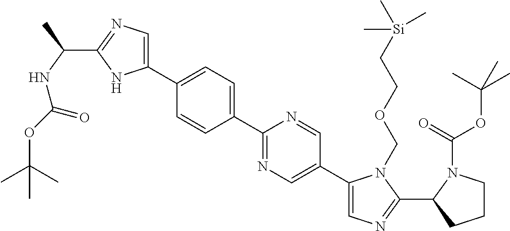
C1(C2=CC=C(C3=CN=C(C(C)NC(OC(C)(C)C)=O)N3)C=C2)=NC=C(C2=CN=C(C3CCCN3C(=O)OC(C)(C)C)N2COCC[Si](C)(C)C)C=N1
